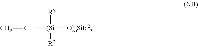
C=C[(Si]([R2])([R2])[O)aSiR23]
